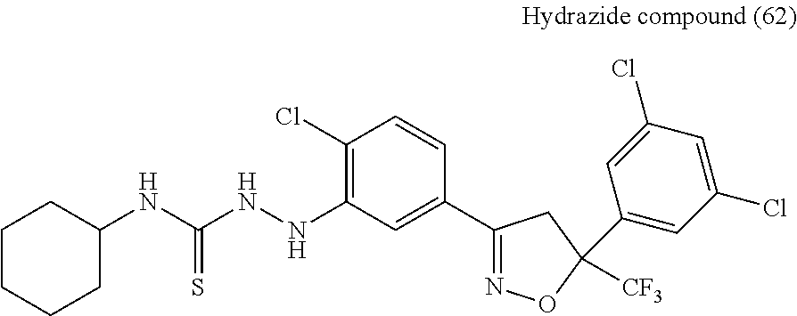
C1(Cl)=C(NNC(NC2CCCCC2)=S)C=C(C2=NOC([CF3])(C3=CC(Cl)=CC(Cl)=C3)C2)C=C1
